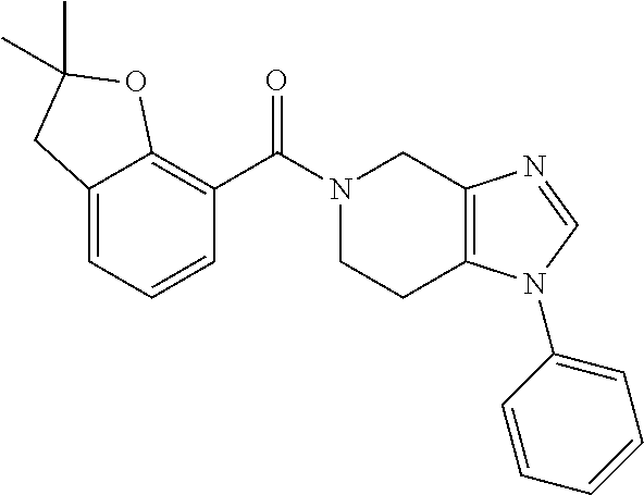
C1N(C(=O)C2=C3C(=CC=C2)CC(C)(C)O3)CC2=C(C1)N(C1=CC=CC=C1)C=N2
